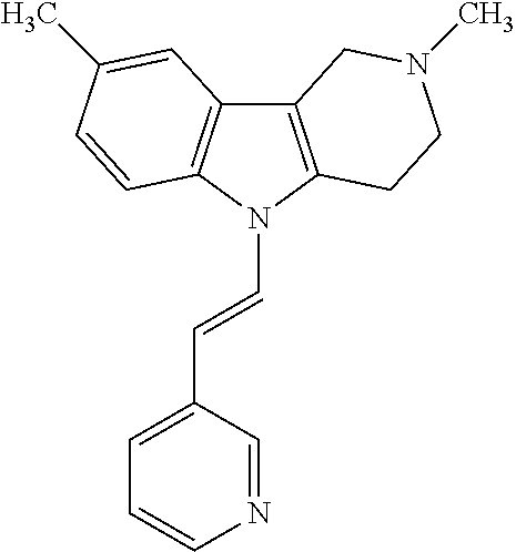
C12=C(N(C=CC3=CC=CN=C3)C3=C1C=C(C)C=C3)CCN(C)C2
